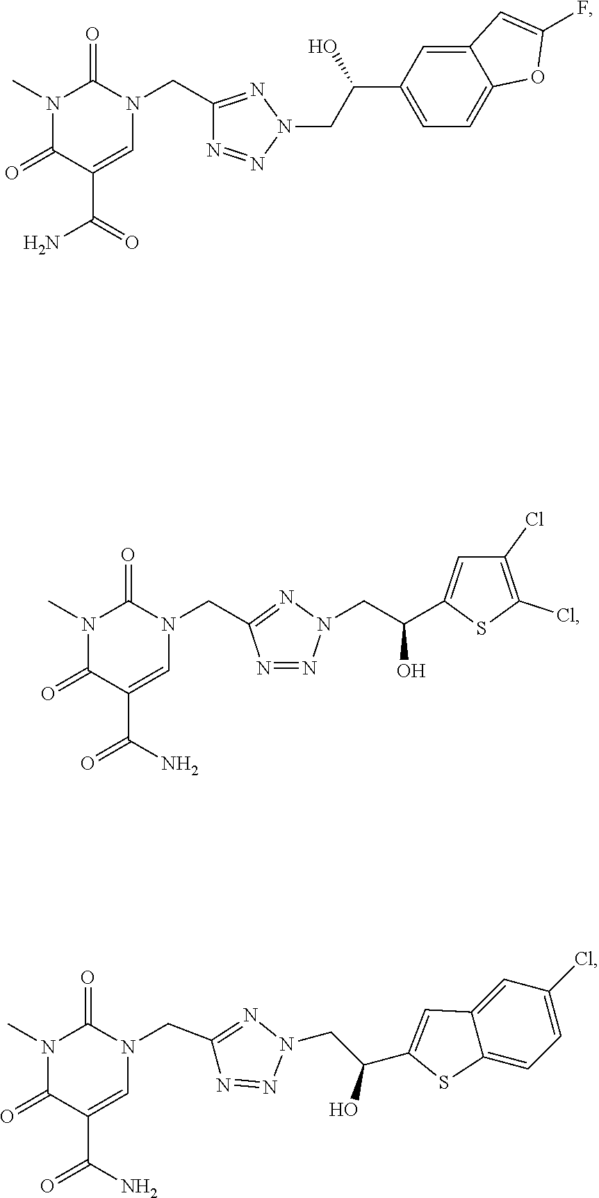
N1(C)C(=O)C(C(N)=O)=CN(CC2=NN(CC(C3=CC4=CC(Cl)=CC=C4S3)O)N=N2)C1=O.N1(C)C(=O)C(C(=O)N)=CN(CC2=NN(CC(O)C3=CC=C4C(=C3)C=C(F)O4)N=N2)C1=O.N1(C)C(=O)C(C(N)=O)=CN(CC2=NN(CC(O)C3=CC(Cl)=C(Cl)S3)N=N2)C1=O
